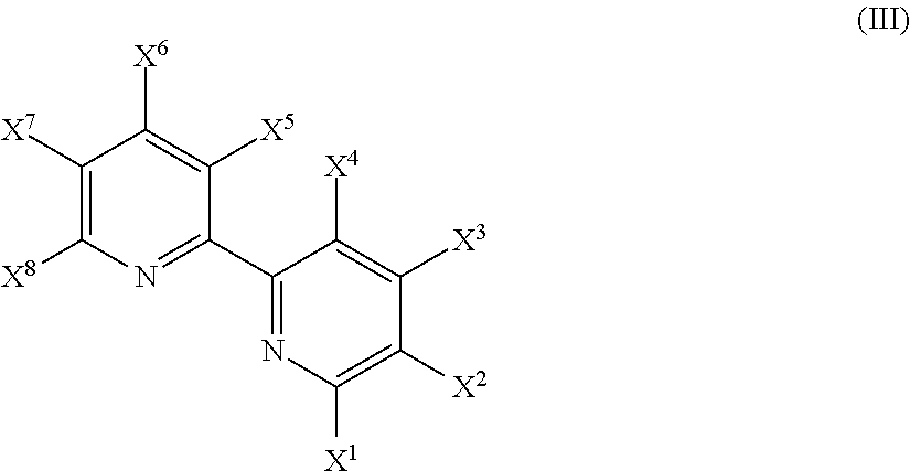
C1([X7])=C([X8])N=C(C2=NC([X1])=C([X2])C([X3])=C2[X4])C([X5])=C1[X6]
